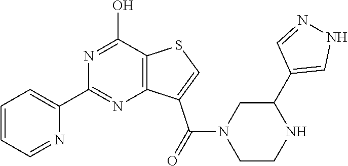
C1=CC=NC(C2=NC3=C(C(O)=N2)SC=C3C(N2CCNC(C3=CNN=C3)C2)=O)=C1
